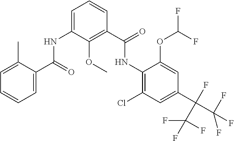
N(C1=C(Cl)C=C(C(C(F)(F)F)(F)C(F)(F)F)C=C1OC(F)F)C(C1=C(OC)C(NC(C2=CC=CC=C2C)=O)=CC=C1)=O
